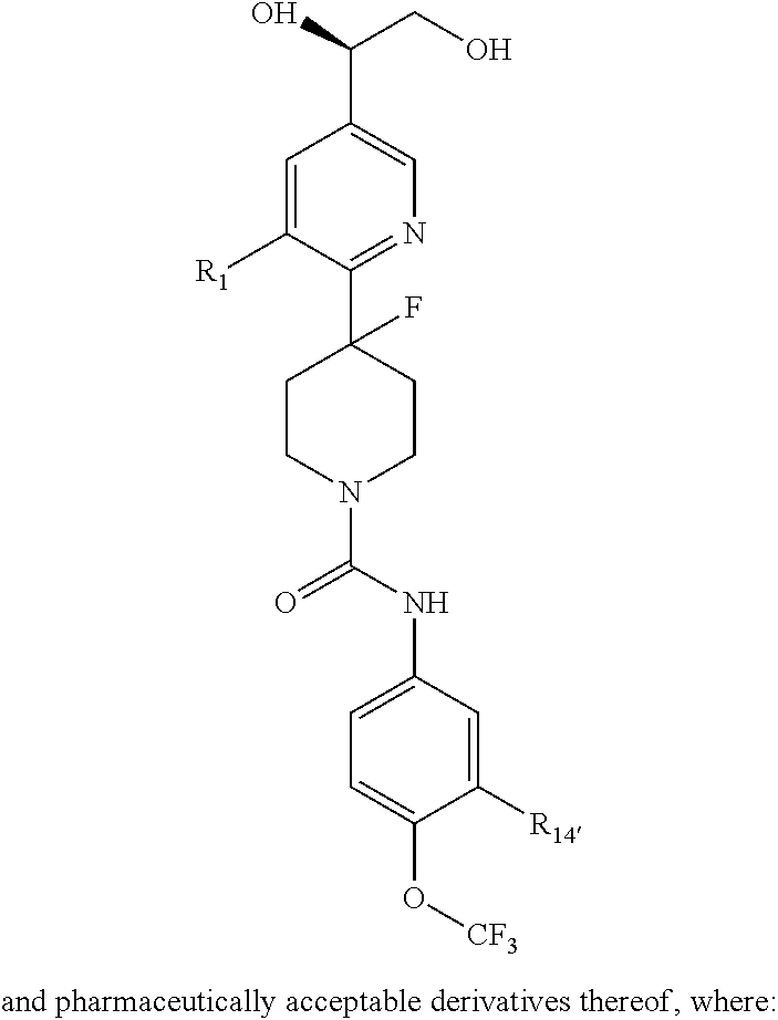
C1=C([R1])C(C2(F)CCN(C(NC3=CC=C(O[CF3])C([R14])=C3)=O)CC2)=NC=C1C(O)CO
